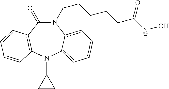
N1(CCCCCC(NO)=O)C(=O)C2=C(N(C3CC3)C3=CC=CC=C13)C=CC=C2
